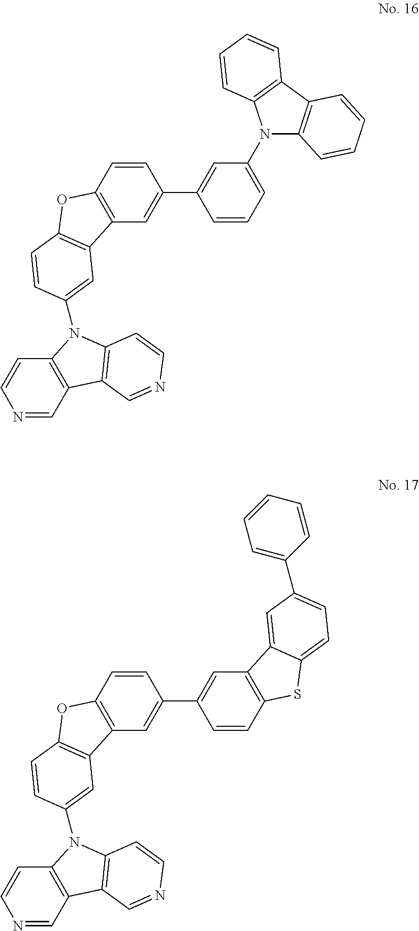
N1=CC2=C(C=C1)N(C1=CC3=C(OC4=C3C=C(C3=CC(N5C6=C(C7=C5C=CC=C7)C=CC=C6)=CC=C3)C=C4)C=C1)C1=C2C=NC=C1.N1=CC2=C(C=C1)N(C1=CC3=C(OC4=C3C=C(C3=CC5=C(C=C3)SC3=CC=C(C6=CC=CC=C6)C=C53)C=C4)C=C1)C1=C2C=NC=C1
